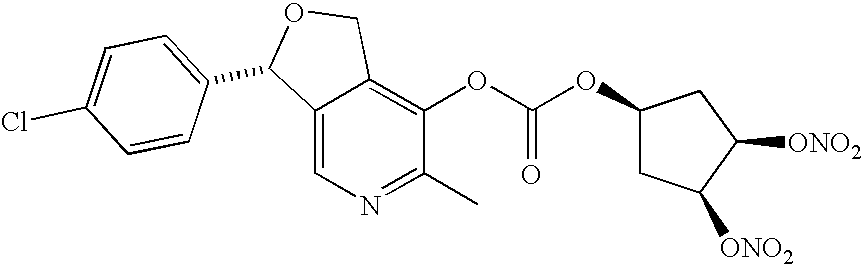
O(C(OC1=C2C(=CN=C1C)C(C1=CC=C(Cl)C=C1)OC2)=O)C1CC([ONO2])C([ONO2])C1
